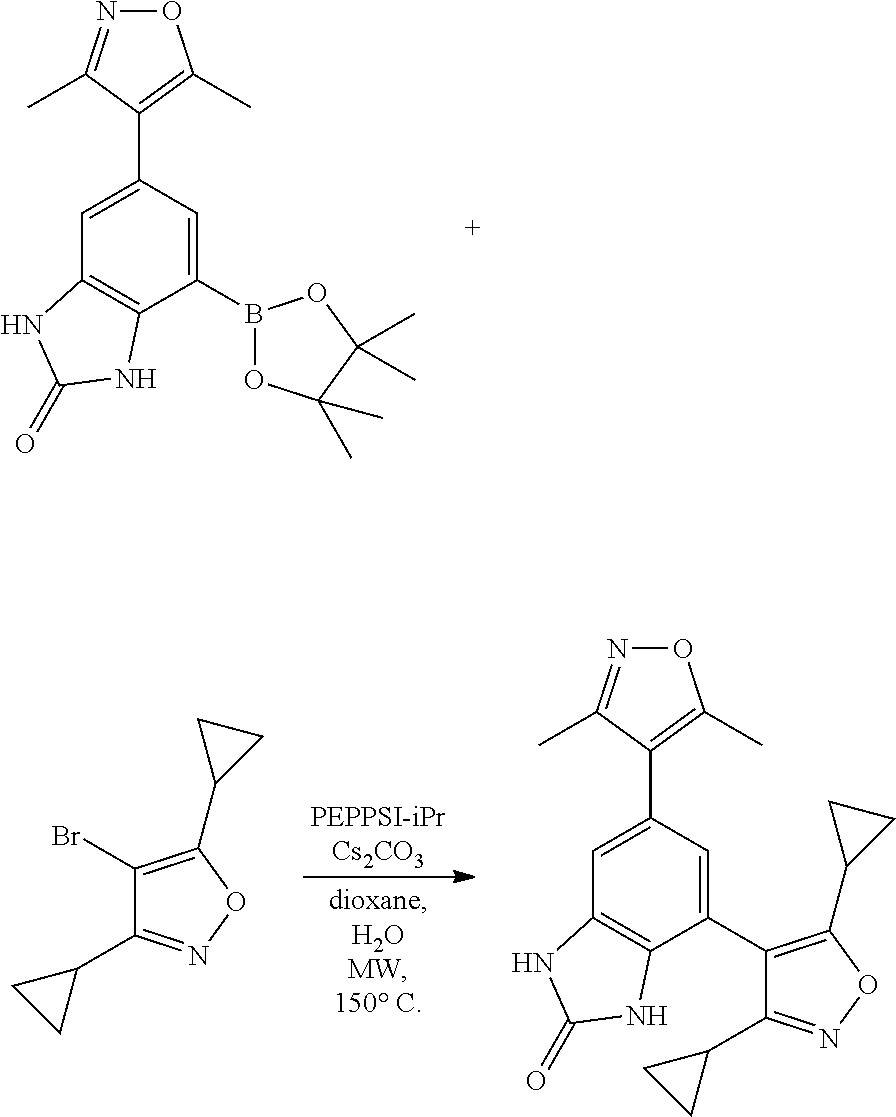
C1(B2OC(C)(C)C(C)(C)O2)=CC(C2=C(C)ON=C2C)=CC2=C1NC(=O)N2.C1(Br)=C(C2CC2)ON=C1C1CC1.C1(C2=C(C3CC3)ON=C2C2CC2)=CC(C2=C(C)ON=C2C)=CC2=C1NC(=O)N2
